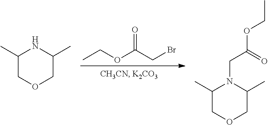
CCOC(CBr)=O.C(OC(CN1C(C)COCC1C)=O)C.N1C(C)COCC1C
